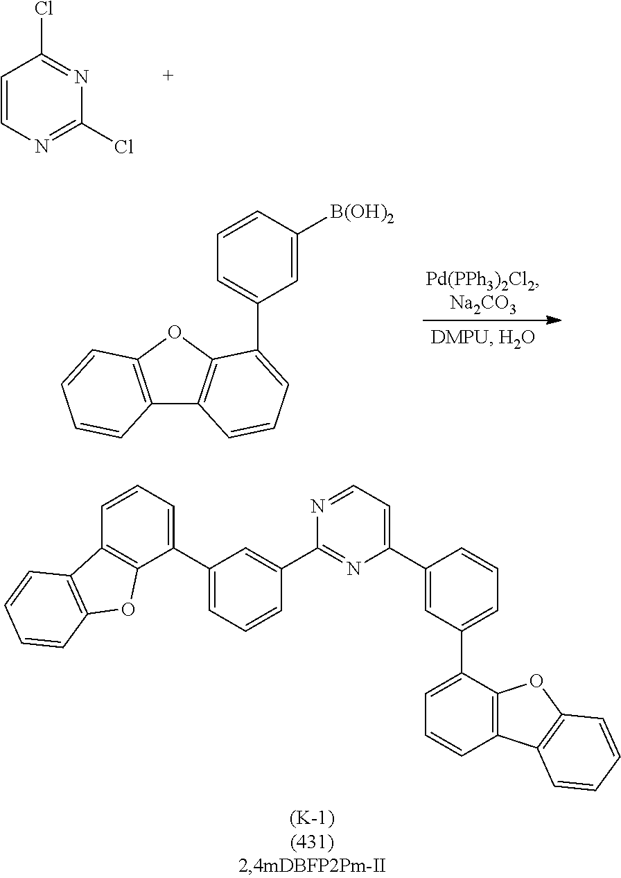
C1=CN=C(Cl)N=C1Cl.C1=C([B(OH)2])C=CC=C1C1=CC=CC2=C1OC1=C2C=CC=C1.C1(C2=CC=CC3=C2OC2=C3C=CC=C2)=CC=CC(C2=NC(C3=CC(C4=CC=CC5=C4OC4=C5C=CC=C4)=CC=C3)=CC=N2)=C1
